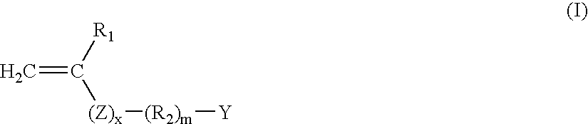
C=C([R1])[(Z)x][(R2)m][Y]
